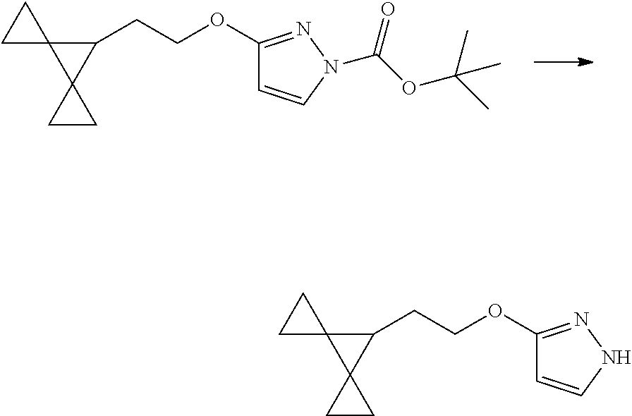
C1(CCOC2=NN(C(OC(C)(C)C)=O)C=C2)C2(C13CC3)CC2.C1(CCOC2=NNC=C2)C2(C13CC3)CC2
